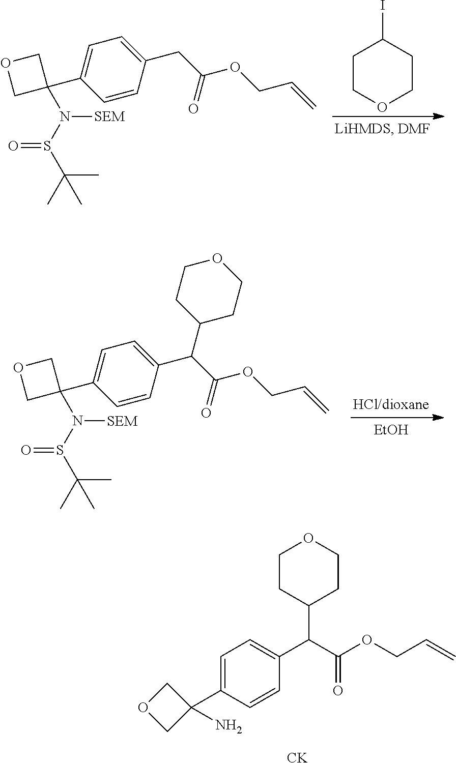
C1C(C2=CC=C(C(C(OCC=C)=O)C3CCOCC3)C=C2)(N(S(C(C)(C)C)=O)[SEM])CO1.[EtOH].C1C(C2=CC=C(CC(OCC=C)=O)C=C2)(N(S(C(C)(C)C)=O)[SEM])CO1.C1COCCC1I.C1=C(C2(N)COC2)C=CC(C(C(OCC=C)=O)C2CCOCC2)=C1.[CK]
